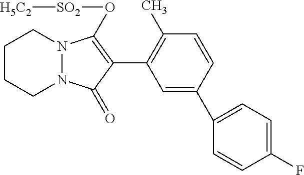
C1CCN2N(C1)C(O[SO2][H5C2])=C(C1=C(C)C=CC(C3=CC=C(F)C=C3)=C1)C2=O
